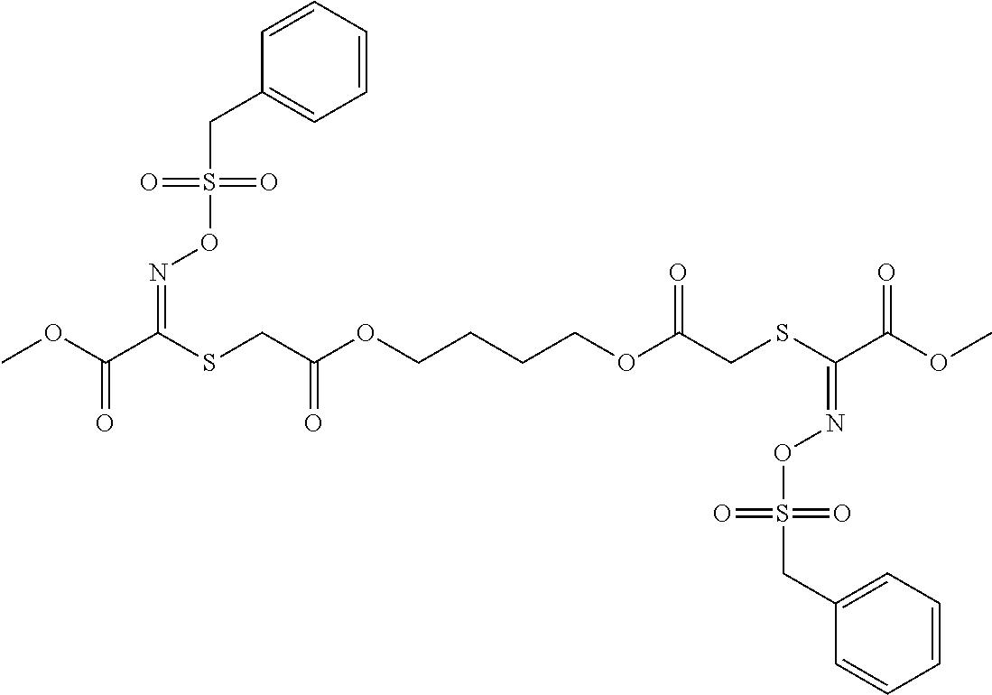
COC(C(SCC(OCCCCOC(CSC(=NOS(CC1=CC=CC=C1)(=O)=O)C(OC)=O)=O)=O)=NOS(CC1=CC=CC=C1)(=O)=O)=O
